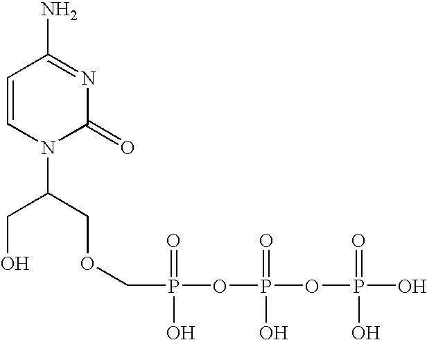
C1=CN(C(CO)COCP(OP(OP(O)(O)=O)(O)=O)(O)=O)C(=O)N=C1N
